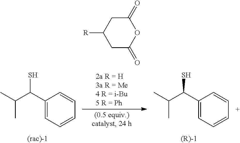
C1(=O)CC([R])CC(=O)O1.C1(C(C(C)C)S)=CC=CC=C1.C1(C(C(C)C)S)=CC=CC=C1
